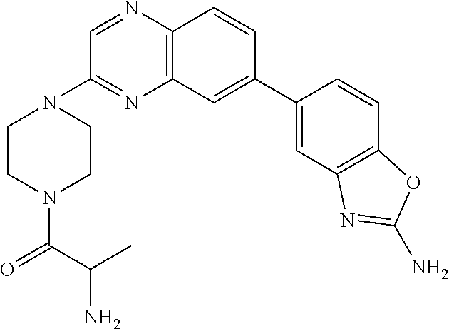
C1CN(C(=O)C(C)N)CCN1C1=NC2=C(N=C1)C=CC(C1=CC3=C(C=C1)OC(N)=N3)=C2
